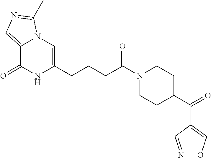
C12=CN=C(C)N1C=C(CCCC(N1CCC(C(C3=CON=C3)=O)CC1)=O)NC2=O
